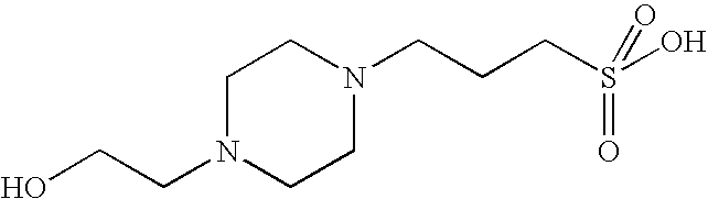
C1N(CCO)CCN(CCCS(O)(=O)=O)C1
